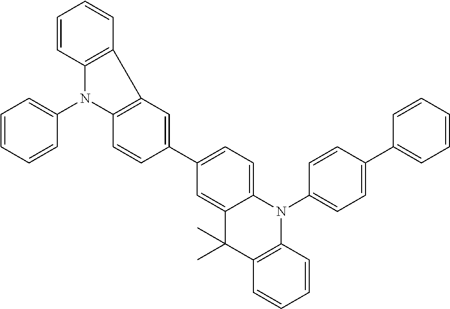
C1=CC=CC(N2C3=C(C=CC=C3)C3=C2C=CC(C2=CC=C4C(=C2)C(C)(C)C2=C(N4C4=CC=C(C5=CC=CC=C5)C=C4)C=CC=C2)=C3)=C1
